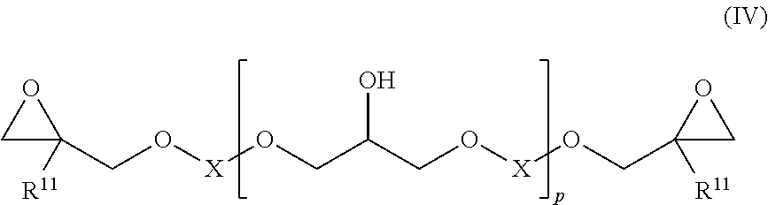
C1C(CO[X]OCC(CO[X]OCC2([R11])CO2)O)([R11])O1
